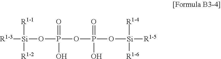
[R1-3][Si]([R1-1])([R1-2])OP(OP(O[Si]([R1-4])([R1-6])[R1-5])(O)=O)(=O)O
